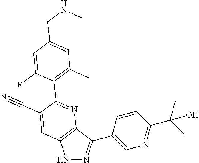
N1N=C(C2=CN=C(C(C)(C)O)C=C2)C2=C1C=C(C#N)C(C1=C(C)C=C(CNC)C=C1F)=N2
